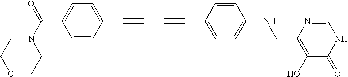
C1=CC(C#CC#CC2=CC=C(NCC3=C(O)C(=O)NC=N3)C=C2)=CC=C1C(=O)N1CCOCC1
